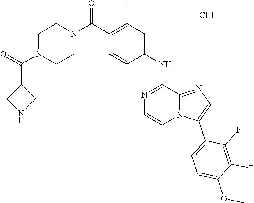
C1(C)=C(C(N2CCN(C(=O)C3CNC3)CC2)=O)C=CC(NC2=NC=CN3C2=NC=C3C2=CC=C(OC)C(F)=C2F)=C1.Cl
